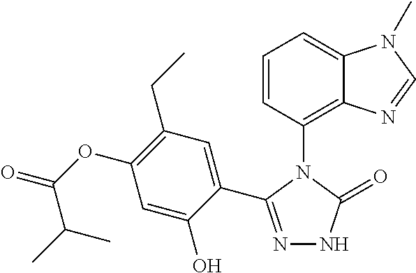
N1=C(C2=CC(CC)=C(OC(C(C)C)=O)C=C2O)N(C2=C3C(=CC=C2)N(C)C=N3)C(=O)N1
